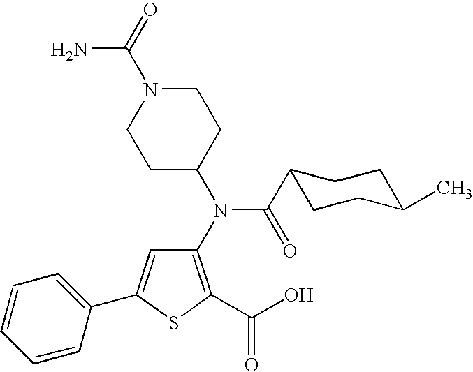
C1(N(C2CCN(C(=O)N)CC2)C(C2CCC(C)CC2)=O)=C(C(O)=O)SC(C2=CC=CC=C2)=C1
